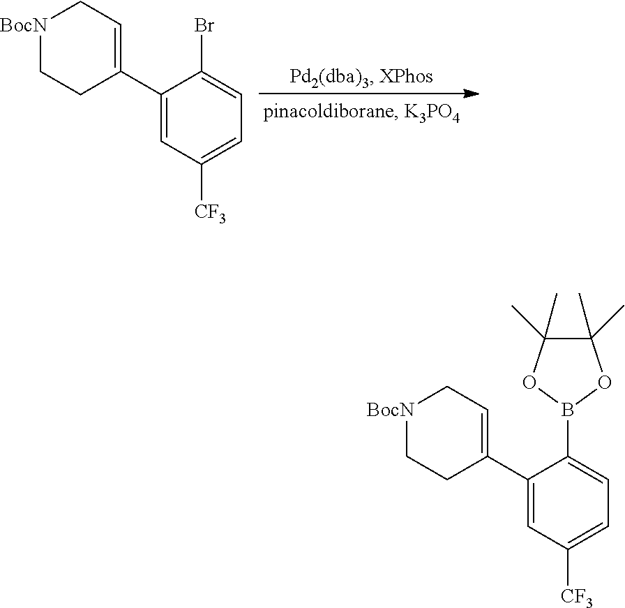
[BocN]1CCC(C2=CC([CF3])=CC=C2Br)=CC1.[BocN]1CCC(C2=CC([CF3])=CC=C2B2OC(C)(C)C(C)(C)O2)=CC1
